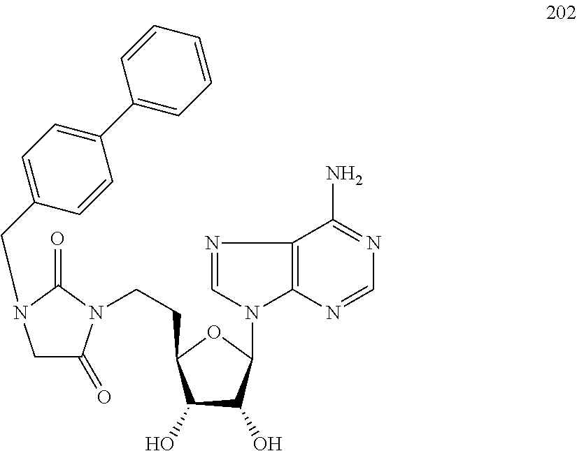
C1C(=O)N(CCC2C(O)C(O)C(N3C4=C(N=C3)C(N)=NC=N4)O2)C(=O)N1CC1=CC=C(C2=CC=CC=C2)C=C1
